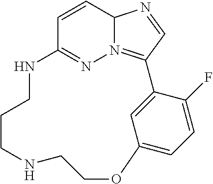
C1=CC2=NN3=C(C=NC13)C1=CC(=CC=C1F)OCCNCCCN2
